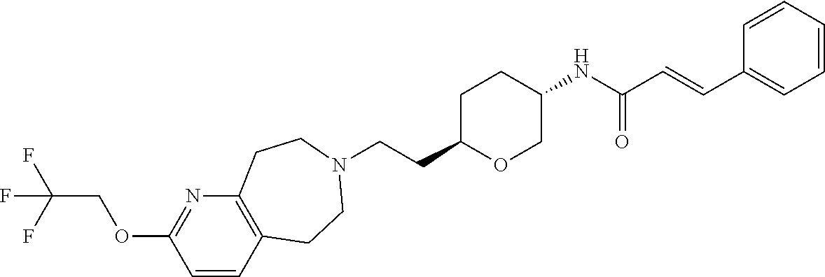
C(CC1OCC(NC(C=CC2=CC=CC=C2)=O)CC1)N1CCC2=C(N=C(OCC(F)(F)F)C=C2)CC1
